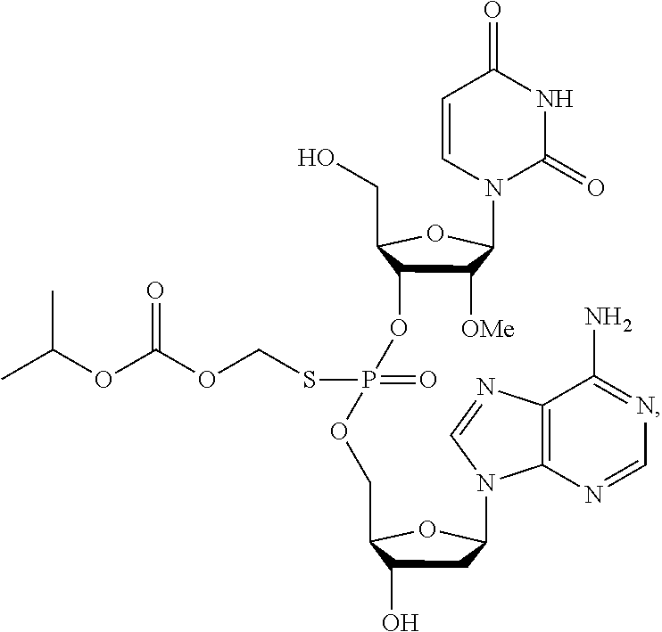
C1([OMe])C(OP(=O)(SCOC(OC(C)C)=O)OCC2C(O)CC(N3C4=C(N=C3)C(N)=NC=N4)O2)C(CO)OC1N1C=CC(=O)NC1=O
